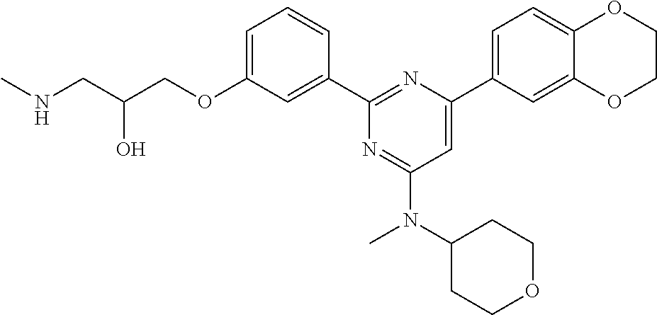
N(CC(COC1=CC=CC(C2=NC(C3=CC=C4C(=C3)OCCO4)=CC(N(C3CCOCC3)C)=N2)=C1)O)C
